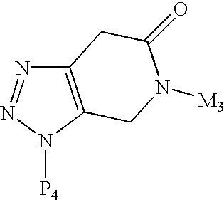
C12=C(N([P4])N=N1)CN([M3])C(=O)C2
